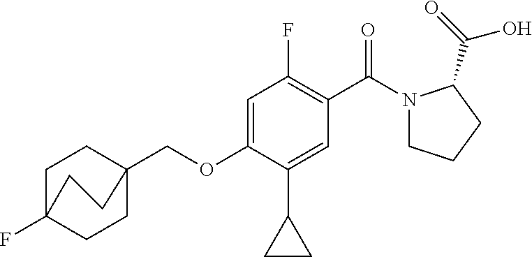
C1C2(F)CCC(COC3=CC(F)=C(C(N4CCCC4C(=O)O)=O)C=C3C3CC3)(C1)CC2
